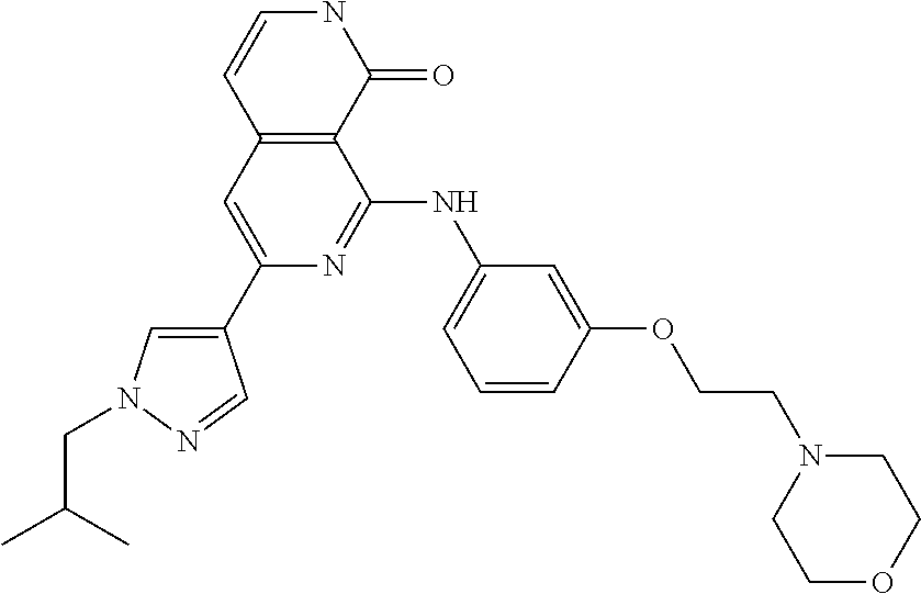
C1=CC2=C(C(=O)N1)C(NC1=CC=CC(OCCN3CCOCC3)=C1)=NC(C1=CN(CC(C)C)N=C1)=C2
